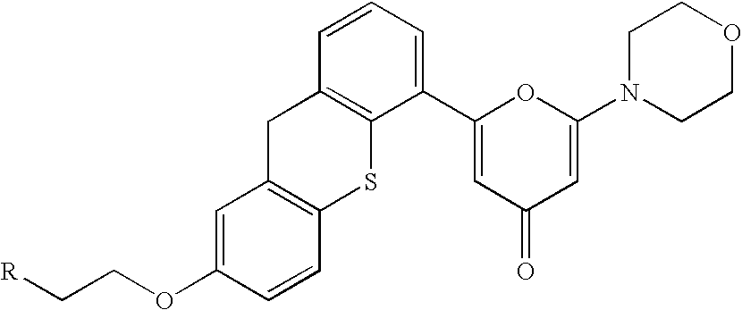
C1=C(OCC[R])C=CC2=C1CC1=C(S2)C(C2=CC(=O)C=C(N3CCOCC3)O2)=CC=C1
